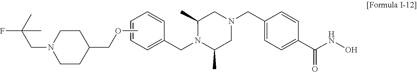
C1=C(CN2C(C)CN(CC3=CC=C(C(=O)NO)C=C3)CC2C)C=CC=C1.FC(CN1CCC(COC)CC1)(C)C
